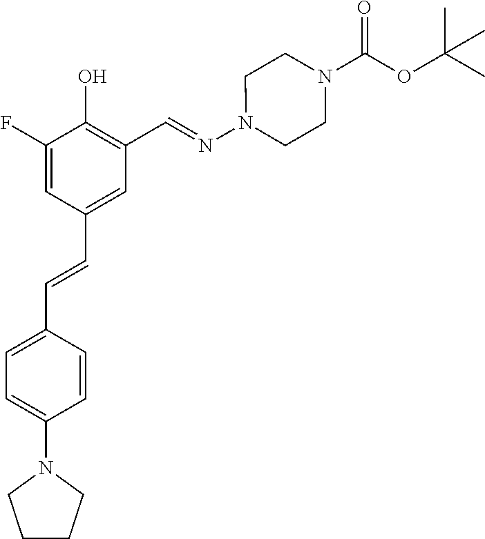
C1(F)=CC(C=CC2=CC=C(N3CCCC3)C=C2)=CC(C=NN2CCN(C(OC(C)(C)C)=O)CC2)=C1O
